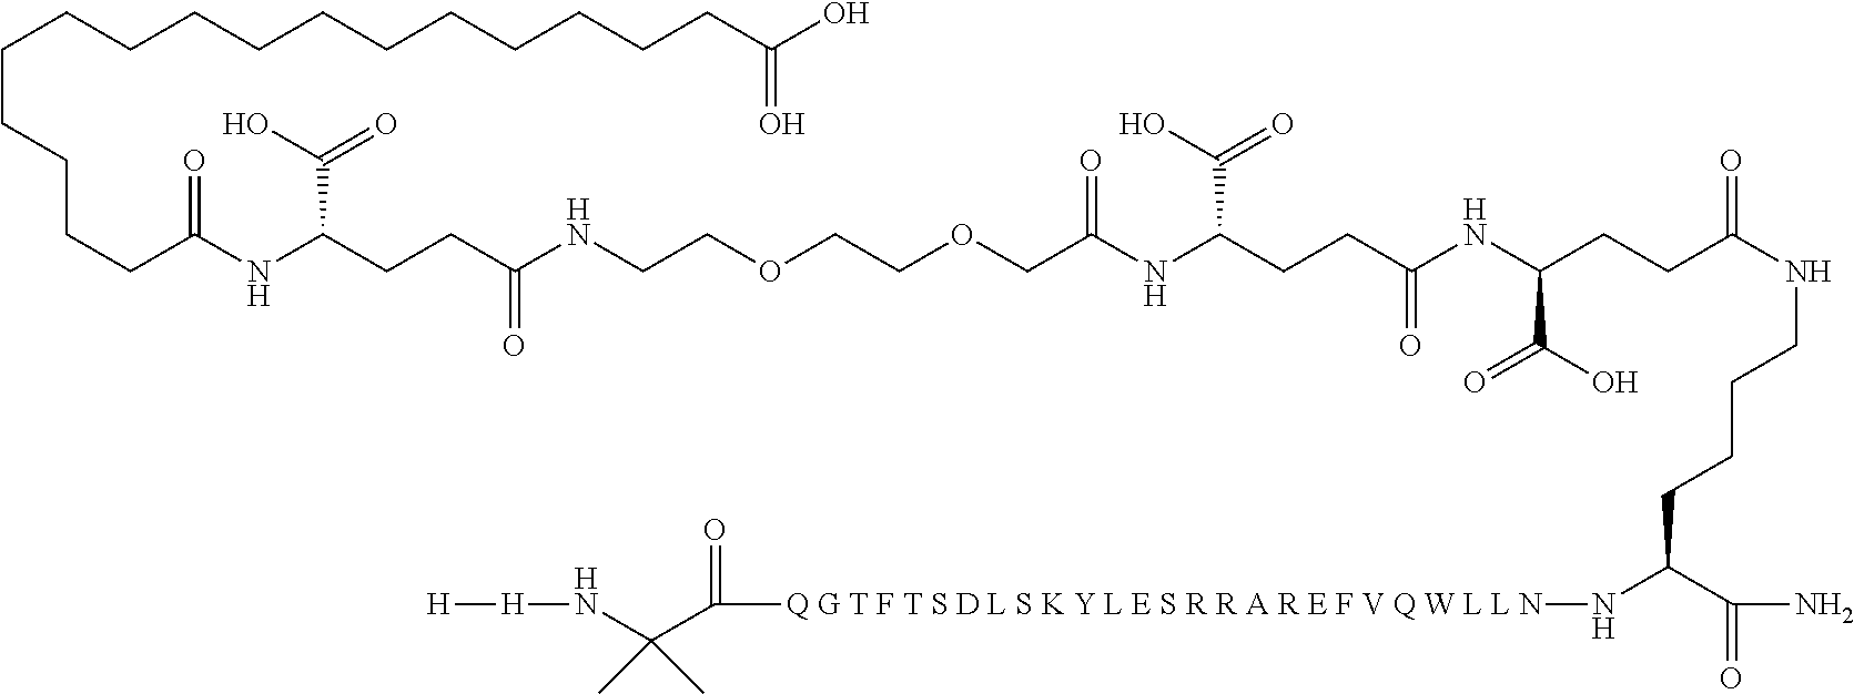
C(CCCCCCCCCCCC(O)=O)CCCCC(NC(CCC(NCCOCCOCC(NC(CCC(NC(CCC(NCCCCC(N[Q G T F T S D L S K Y L E S R R A R E F V Q W L L N]C(C(N[H][H])(C)C)=O)C(N)=O)=O)C(O)=O)=O)C(O)=O)=O)=O)C(O)=O)=O
